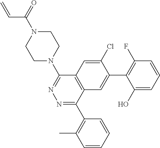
C12=C(C=C(Cl)C(C3=C(F)C=CC=C3O)=C1)C(N1CCN(C(C=C)=O)CC1)=NN=C2C1=C(C)C=CC=C1
